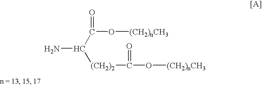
NC(C(O[(CH2)nCH3])=O)[(CH2)2]C(O[(CH2)nCH3])=O
